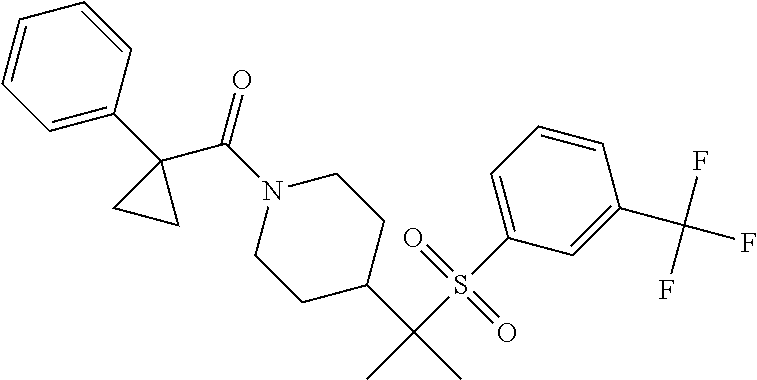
C(N1CCC(C(C)(S(C2=CC=CC(C(F)(F)F)=C2)(=O)=O)C)CC1)(=O)C1(C2=CC=CC=C2)CC1
